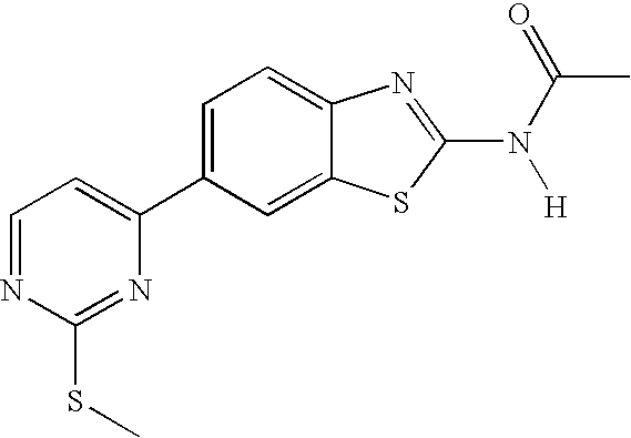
C1=C(C2=CC=NC(SC)=N2)C=C2C(=C1)N=C(N(C(C)=O)[H])S2
